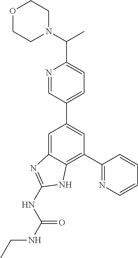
C1=C2C(=C(C3=NC=CC=C3)C=C1C1=CC=C(C(N3CCOCC3)C)N=C1)NC(NC(NCC)=O)=N2
